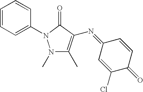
C1=CC=C(N2N(C)C(C)=C(N=C3C=C(Cl)C(=O)C=C3)C2=O)C=C1
